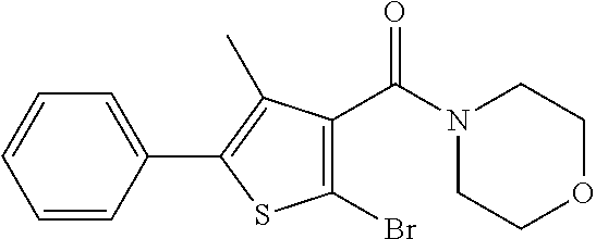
C1=CC(C2=C(C)C(C(N3CCOCC3)=O)=C(Br)S2)=CC=C1
